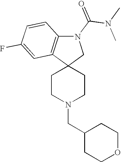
C1CN(CC2CCOCC2)CCC12CN(C(N(C)C)=O)C1=C2C=C(F)C=C1
